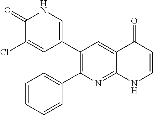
C1(=O)C(Cl)=CC(C2=C(C3=CC=CC=C3)N=C3C(=C2)C(=O)C=CN3)=CN1
